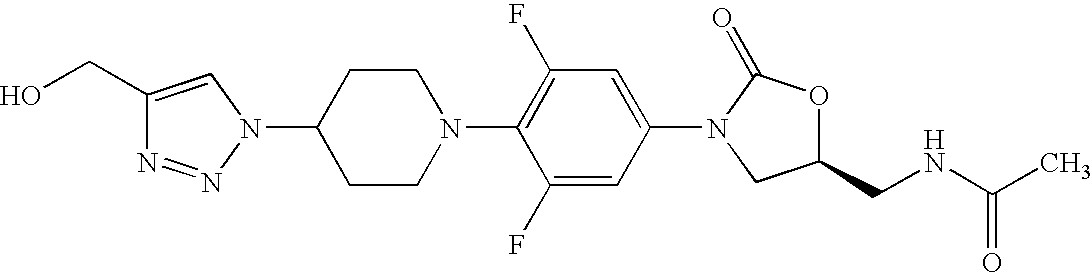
C1(CO)=CN(C2CCN(C3=C(F)C=C(N4C(=O)OC(CNC(C)=O)C4)C=C3F)CC2)N=N1
